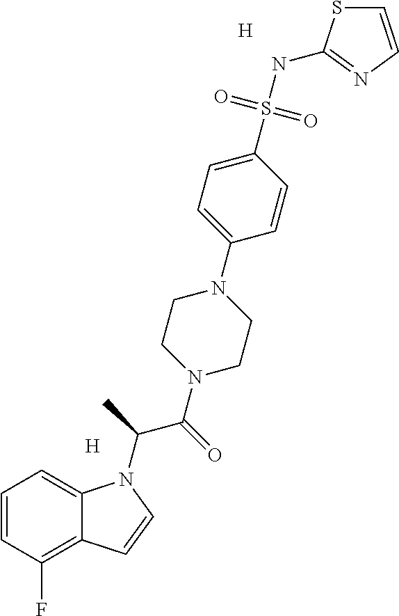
[H].[H].C1=CC(F)=C2C(=C1)N(C(C(N1CCN(C3=CC=C(S(NC4=NC=CS4)(=O)=O)C=C3)CC1)=O)C)C=C2
